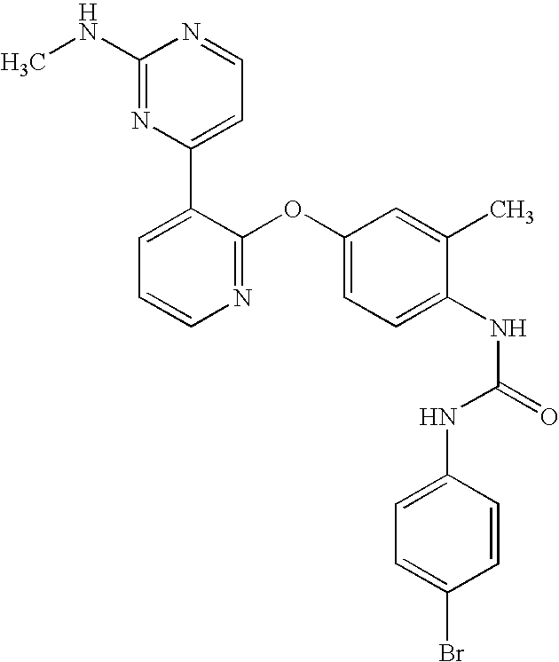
C1(NC)=NC(C2=CC=CN=C2OC2=CC=C(NC(=O)NC3=CC=C(Br)C=C3)C(C)=C2)=CC=N1
